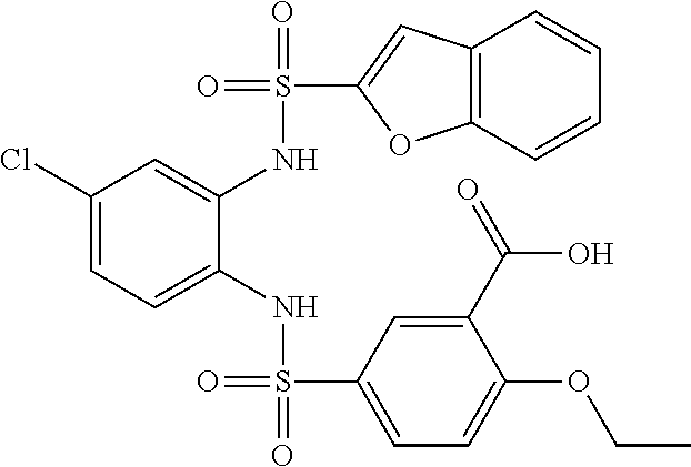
C1=C(C(=O)O)C(OCC)=CC=C1S(=O)(NC1=CC=C(Cl)C=C1NS(=O)(=O)C1=CC2=C(C=CC=C2)O1)=O
